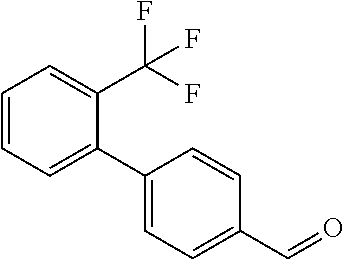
C1=CC=C(C2=CC=C(C=O)C=C2)C(C(F)(F)F)=C1
